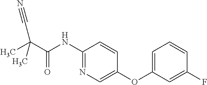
CC(C#N)(C(=O)NC1=NC=C(OC2=CC=CC(F)=C2)C=C1)C
